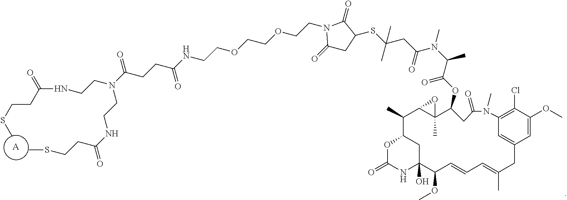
[A].C(NCCOCCOCCN1C(=O)CC(SC(CC(N(C(C(OC2C3(C)C(C(C)C4CC(O)(C(OC)C=CC=C(C)CC5=CC(=C(Cl)C(OC)=C5)N(C)C(=O)C2)NC(=O)O4)O3)=O)C)C)=O)(C)C)C1=O)(=O)CCC(N(CCNC(CCSC)=O)CCNC(=O)CCSC)=O
